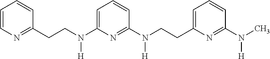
C1=CN=C(CCN([H])C2=CC=CC(N(CCC3=CC=CC(N([H])C)=N3)[H])=N2)C=C1
